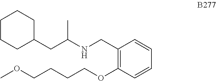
C1CCC(CC(NCC2=C(OCCCCOC)C=CC=C2)C)CC1
